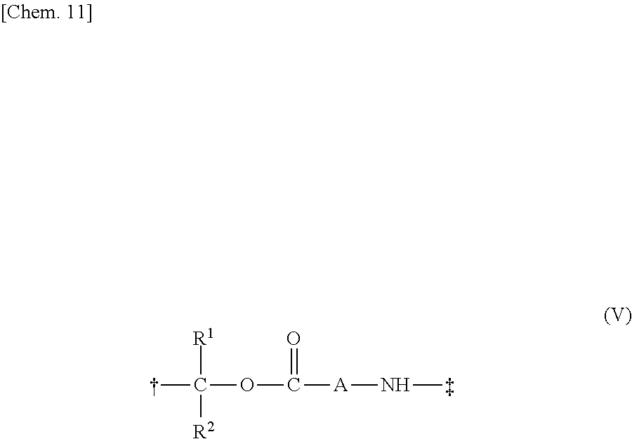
CC(OC([A]NC)=O)([R1])[R2]
